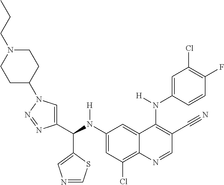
C1(N(C(C2=CN(C3CCN(CCC)CC3)N=N2)C2=CN=CS2)[H])=CC(Cl)=C2C(=C1)C(N(C1=CC(Cl)=C(F)C=C1)[H])=C(C#N)C=N2
